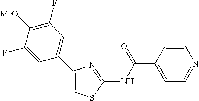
C1(C2=CC(F)=C([MeO])C(F)=C2)=CSC(NC(C2=CC=NC=C2)=O)=N1
